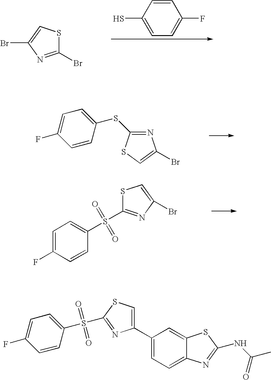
C1=CC(S)=CC=C1F.C1(Br)=NC(Br)=CS1.N1=C(SC2=CC=C(F)C=C2)SC=C1Br.C1=C(F)C=CC(S(=O)(=O)C2=NC(Br)=CS2)=C1.S(C1=CC=C(F)C=C1)(=O)(=O)C1=NC(C2=CC=C3C(=C2)SC(NC(=O)C)=N3)=CS1
